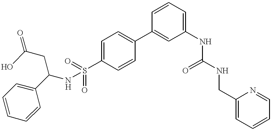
C1(S(=O)(=O)NC(C2=CC=CC=C2)CC(O)=O)=CC=C(C2=CC(NC(NCC3=CC=CC=N3)=O)=CC=C2)C=C1
